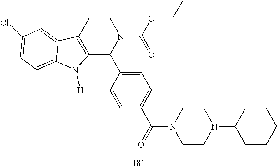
C12=C(CCN(C(OCC)=O)C1C1=CC=C(C(N3CCN(C4CCCCC4)CC3)=O)C=C1)C1=CC(Cl)=CC=C1N2[H]
